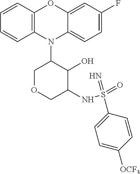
N1(C2COCC(NS(=O)(=N)C3=CC=C([OCF3])C=C3)C2O)C2=C(C=CC=C2)OC2=CC(F)=CC=C12
